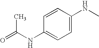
CC(NC1=CC=C(NC)C=C1)=O
